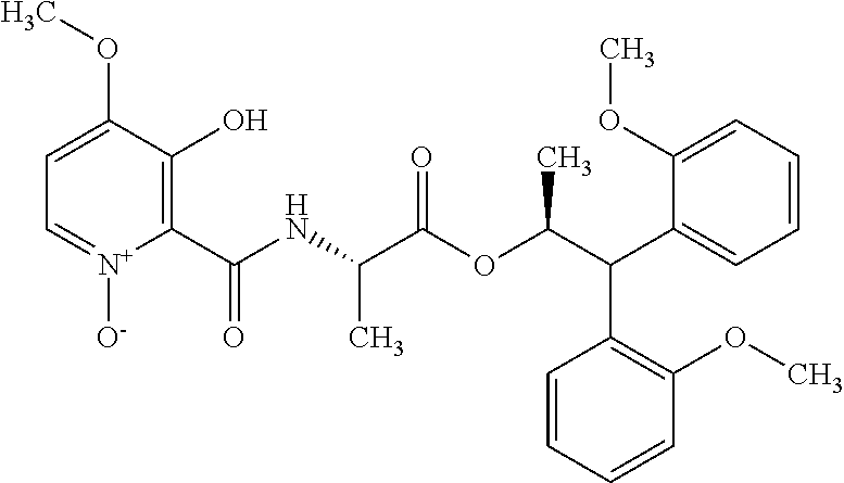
C1=C(OC)C(O)=C(C(NC(C(OC(C(C2=CC=CC=C2OC)C2=C(OC)C=CC=C2)C)=O)C)=O)[N+]([O-])=C1
